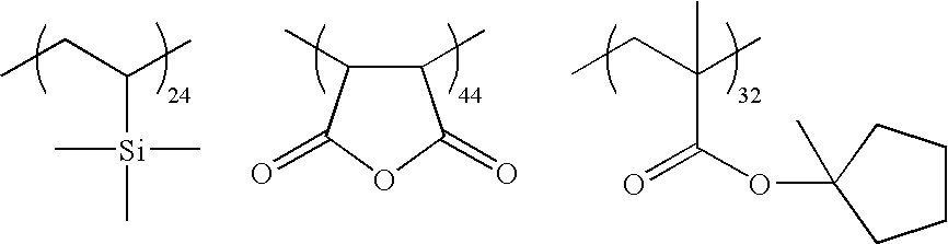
CCC(C)(C(OC1(C)CCCC1)=O)C.CCC(C)[Si](C)(C)C.C1(C)C(C)C(=O)OC1=O
